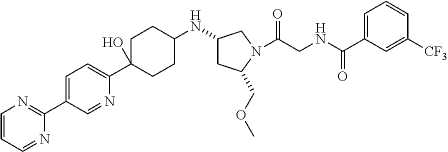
C1(NC2CCC(C3=CC=C(C4=NC=CC=N4)C=N3)(O)CC2)CC(COC)N(C(CNC(C2=CC=CC([CF3])=C2)=O)=O)C1
